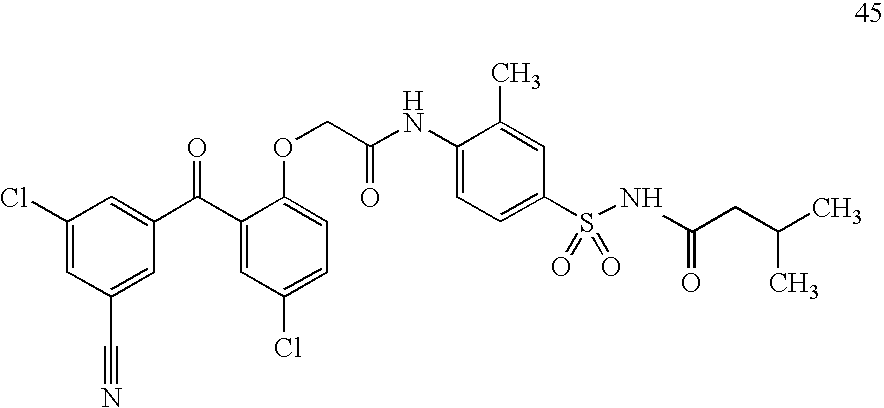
C1(Cl)=CC(C#N)=CC(C(C2=CC(Cl)=CC=C2OCC(NC2=CC=C(S(NC(=O)CC(C)C)(=O)=O)C=C2C)=O)=O)=C1
